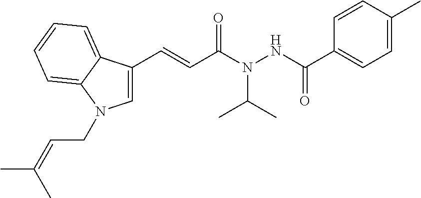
C1=CC(C)=CC=C1C(NN(C(C=CC1=CN(CC=C(C)C)C2=CC=CC=C12)=O)C(C)C)=O
